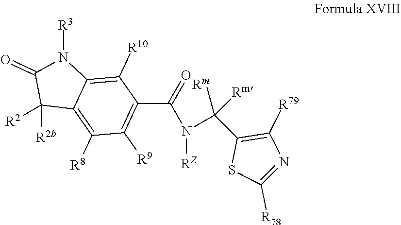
C12=C([R8])C([R9])=C(C(=O)N(C(C3=C([R79])N=C([R78])S3)([Rm])[Rm])[RZ])C([R10])=C1N([R3])C(=O)C2([R2b])[R2]
